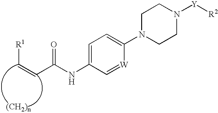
C(C(NC1=CC=C(N2CCN([Y][R2])CC2)[W]=C1)=O)=C[R1]
